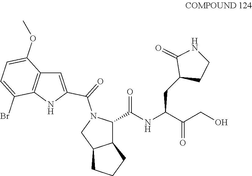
C12C(C(NC(C(CO)=O)CC3CCNC3=O)=O)N(C(=O)C3=CC4=C(N3)C(Br)=CC=C4OC)CC1CCC2
